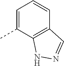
C1=C(C)C2=C(C=C1)C=NN2
